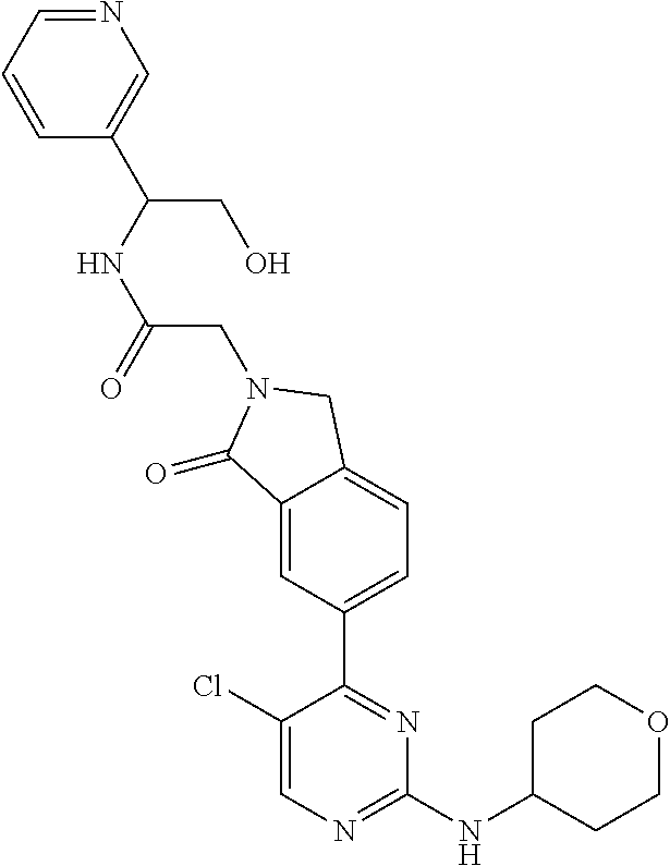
C1(Cl)=CN=C(NC2CCOCC2)N=C1C1=CC=C2C(=C1)C(=O)N(CC(NC(CO)C1=CN=CC=C1)=O)C2
